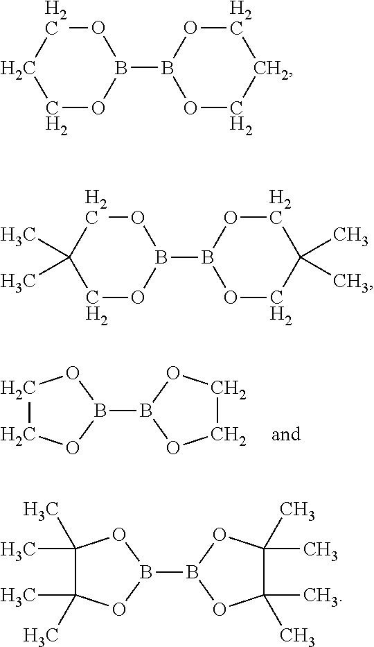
B1(B2OCCO2)OCCO1.C1OB(B2OCCCO2)OCC1.C1OB(B2OCC(C)(C)CO2)OCC1(C)C.B1(B2OC(C)(C)C(C)(C)O2)OC(C)(C)C(C)(C)O1
